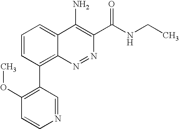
C1=CC(C2=C(OC)C=CN=C2)=C2C(=C1)C(N)=C(C(NCC)=O)N=N2
